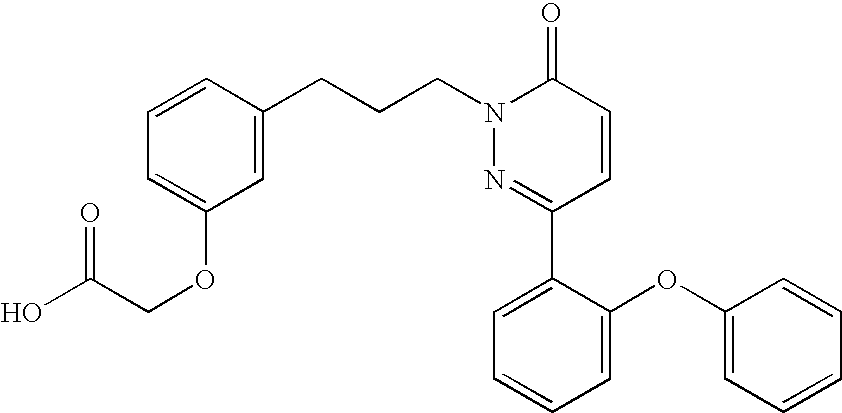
C1=CC(CCCN2N=C(C3=CC=CC=C3OC3=CC=CC=C3)C=CC2=O)=CC(OCC(O)=O)=C1
